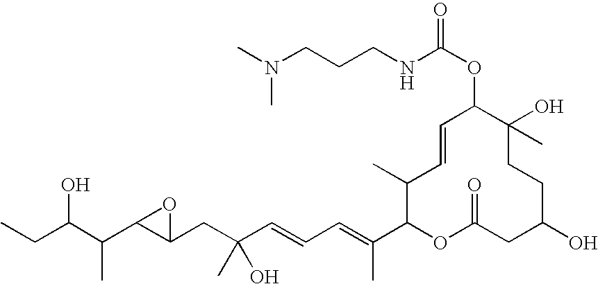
OC(C(C)C1C(CC(O)(C)C=CC=C(C)C2OC(=O)CC(O)CCC(C)(O)C(OC(NCCCN(C)C)=O)C=CC2C)O1)CC
